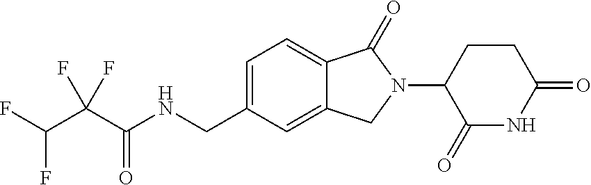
C(C(C(=O)NCC1=CC=C2C(=C1)CN(C1C(=O)NC(=O)CC1)C2=O)(F)F)(F)F
